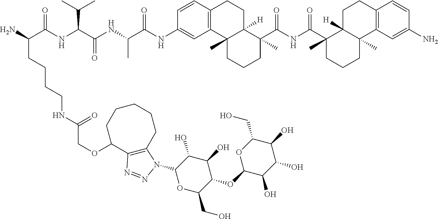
C(C(NC(C(NC(C(NC1=CC2=C(C=C1)CCC1([H])C2(C)CCCC1(C(NC(C1(C)CCCC2(C)C1([H])CCC1=C2C=C(N)C=C1)=O)=O)C)=O)C)=O)C(C)C)=O)(N)CCCCNC(COC1CCCCCC2=C1N=NN2C1OC(CO)C(OC2C(O)C(O)C(O)C(CO)O2)C(O)C1O)=O
